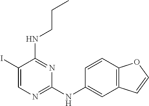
C1(I)=CN=C(NC2=CC3=C(C=C2)OC=C3)N=C1NCCC
